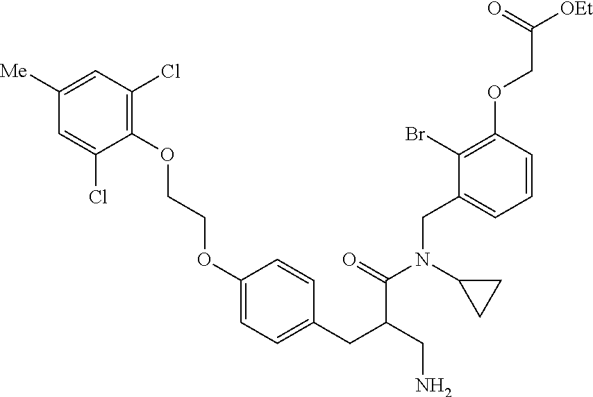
C1(OCCOC2=CC=C(CC(CN)C(=O)N(C3CC3)CC3=CC=CC(OCC([OEt])=O)=C3Br)C=C2)=C(Cl)C=C([Me])C=C1Cl
